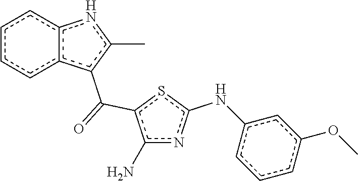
c1c2c(ccc1)nc(C)c2C(=O)c1c(N)nc(Nc2cc(OC)ccc2)s1
